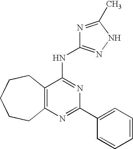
C12=C(N=C(C3=CC=CC=C3)N=C1NC1=NNC(C)=N1)CCCCC2
